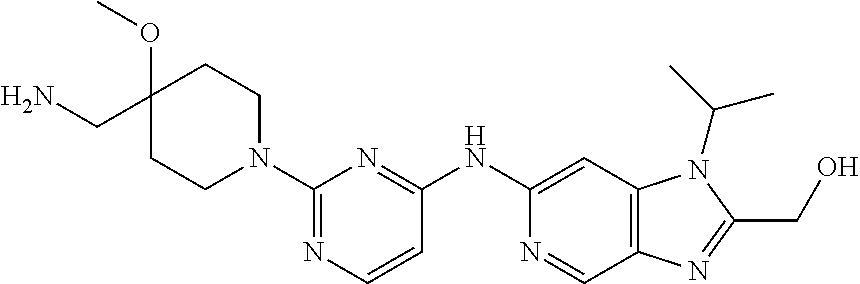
C1(NC2=NC(N3CCC(CN)(OC)CC3)=NC=C2)=CC2=C(C=N1)N=C(CO)N2C(C)C
